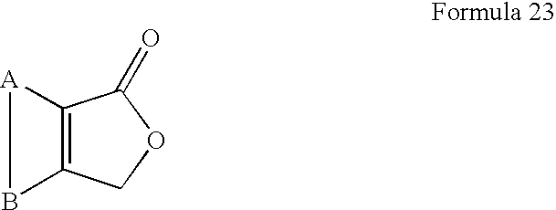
O1C(=O)C2=C(C1)B[A]2
